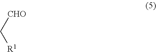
[CHO]C[R1]
